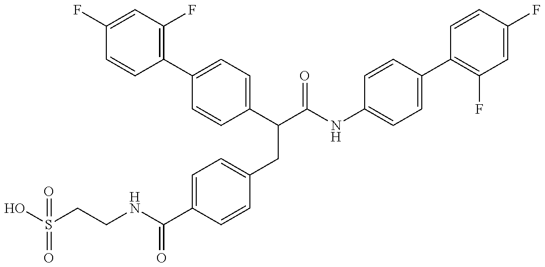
OS(CCNC(C1=CC=C(CC(C(NC2=CC=C(C3=C(F)C=C(F)C=C3)C=C2)=O)C2=CC=C(C3=C(F)C=C(F)C=C3)C=C2)C=C1)=O)(=O)=O
